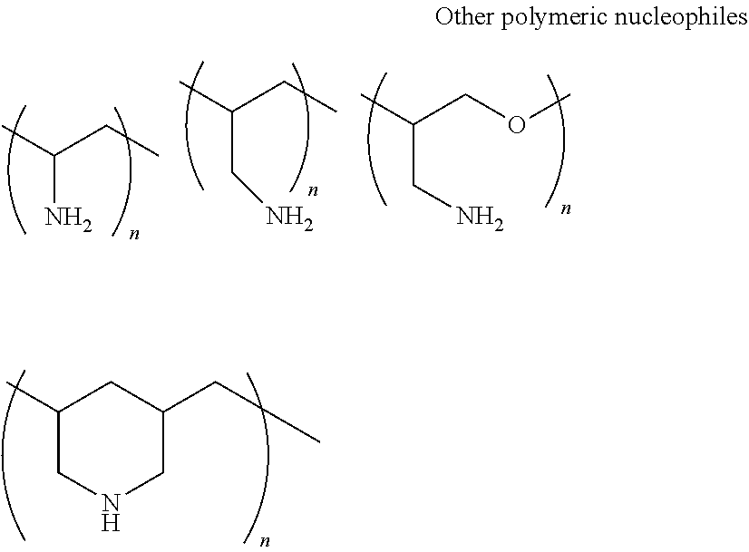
C(N)(CC)C.C(CN)(CC)C.C(CN)(COC)C.C1(C)CNCC(CCC)C1
